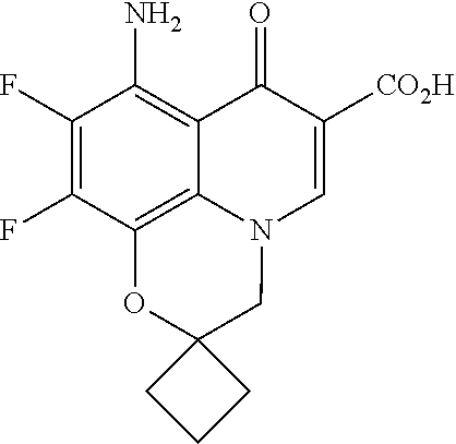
C1(F)=C(F)C2=C3C(=C1N)C(=O)C([CO2H])=CN3CC1(O2)CCC1
